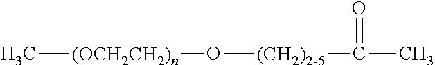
[(OCH2CH2)n](C)O[(CH2)2-5]C(C)=O
